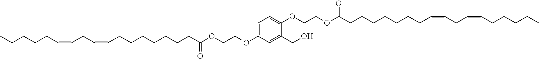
C1(OCCOC(CCCCCCCC=CCC=CCCCCC)=O)=CC=C(OCCOC(CCCCCCCC=CCC=CCCCCC)=O)C=C1CO
